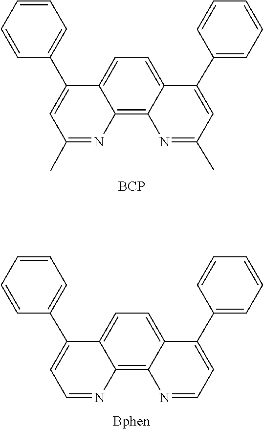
C1=CC=C(C2=CC(C)=NC3=C4C(=CC=C23)C(C2=CC=CC=C2)=CC(C)=N4)C=C1.[BCP].C1=CC=CC=C1C1=CC=NC2=C3C(=CC=C21)C(C1=CC=CC=C1)=CC=N3
